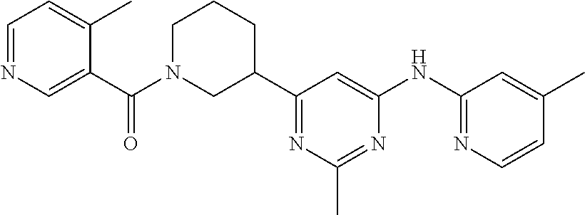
C1(NC2=NC=CC(C)=C2)=CC(C2CN(C(C3=CN=CC=C3C)=O)CCC2)=NC(C)=N1
